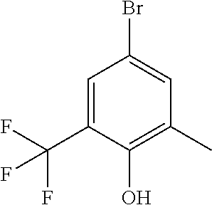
C1=C(C(F)(F)F)C(O)=C(C)C=C1Br
